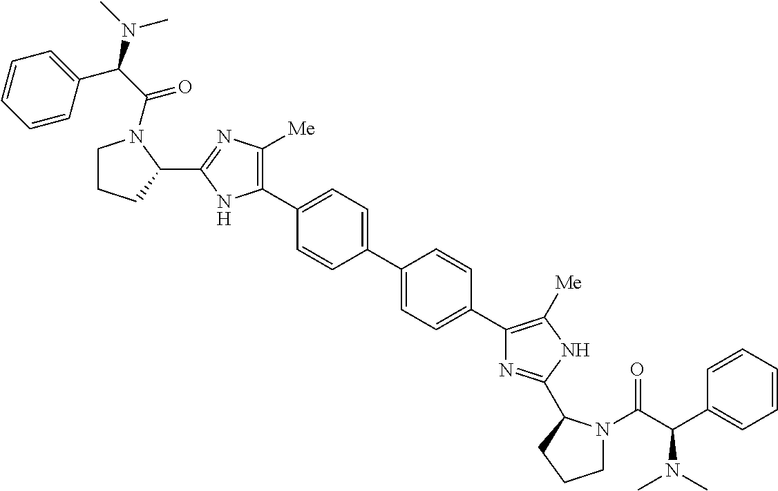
C1=C(C2=CC=C(C3=C([Me])NC(C4N(C(=O)C(N(C)C)C5=CC=CC=C5)CCC4)=N3)C=C2)C=CC(C2=C([Me])N=C(C3N(C(=O)C(C4=CC=CC=C4)N(C)C)CCC3)N2)=C1
